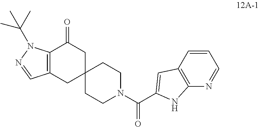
C(N1CCC2(CC1)CC(=O)C1=C(C2)C=NN1C(C)(C)C)(=O)C1=CC2=C(N=CC=C2)N1
